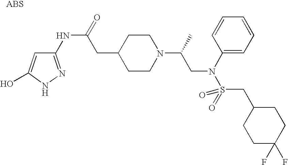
N(C(CC1CCN(C(CN(S(=O)(=O)CC2CCC(F)(F)CC2)C2=CC=CC=C2)C)CC1)=O)C1=NNC(O)=C1
